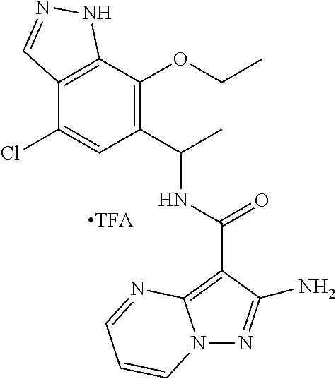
C12=C(C(OCC)=C(C(C)NC(C3=C4N(N=C3N)C=CC=N4)=O)C=C1Cl)NN=C2
